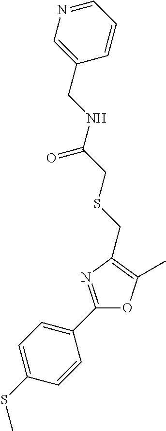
C1=C(SC)C=CC(C2=NC(CSCC(NCC3=CN=CC=C3)=O)=C(C)O2)=C1
